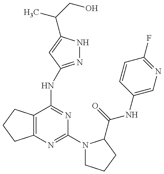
C12=C(C(NC3=NNC(C(CO)C)=C3)=NC(N3CCCC3C(=O)NC3=CN=C(F)C=C3)=N1)CCC2
